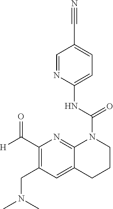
C1=C(C#N)C=NC(NC(N2C3=NC(C([H])=O)=C(CN(C)C)C=C3CCC2)=O)=C1
